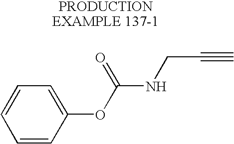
C1=CC=C(OC(NCC#C)=O)C=C1
